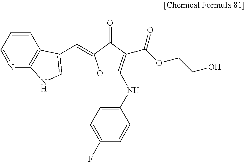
N1=CC=CC2=C1NC=C2C=C1OC(NC2=CC=C(F)C=C2)=C(C(OCCO)=O)C1=O
